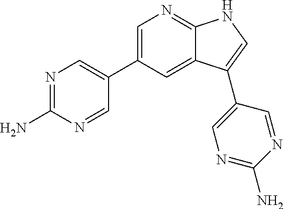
N1=C(N)N=CC(C2=CN=C3C(=C2)C(C2=CN=C(N)N=C2)=CN3)=C1
